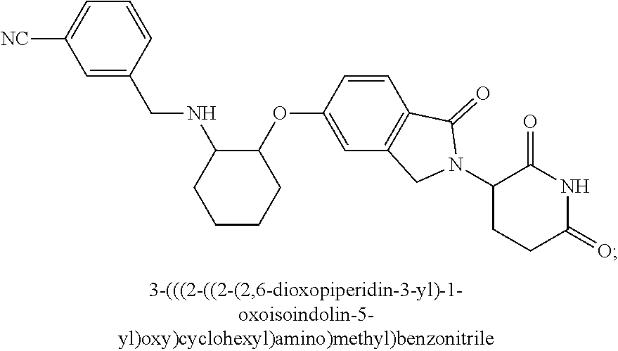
C1=C(CNC2CCCCC2OC2=CC3=C(C=C2)C(=O)N(C2CCC(=O)NC2=O)C3)C=CC=C1[NC]
